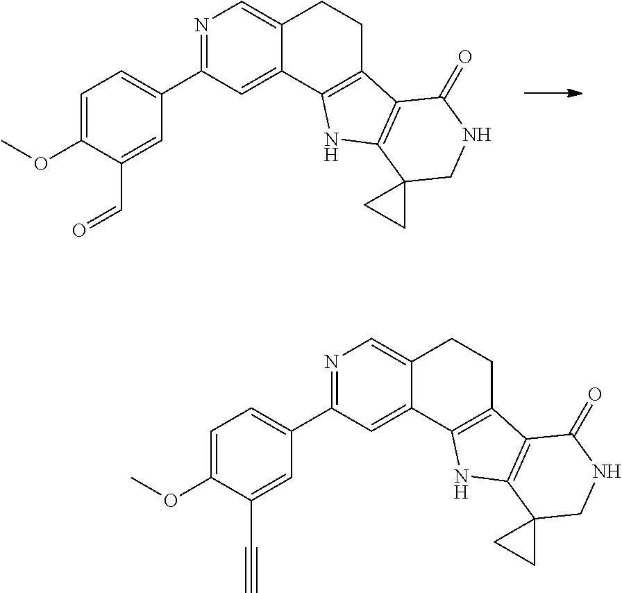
N1=C(C2=CC=C(OC)C(C=O)=C2)C=C2C(=C1)CCC1=C2NC2=C1C(=O)NCC21CC1.N1=C(C2=CC=C(OC)C(C#C)=C2)C=C2C(=C1)CCC1=C2NC2=C1C(=O)NCC21CC1
